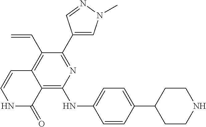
C1(C2=NC(NC3=CC=C(C4CCNCC4)C=C3)=C3C(=C2C=C)C=CNC3=O)=CN(C)N=C1
